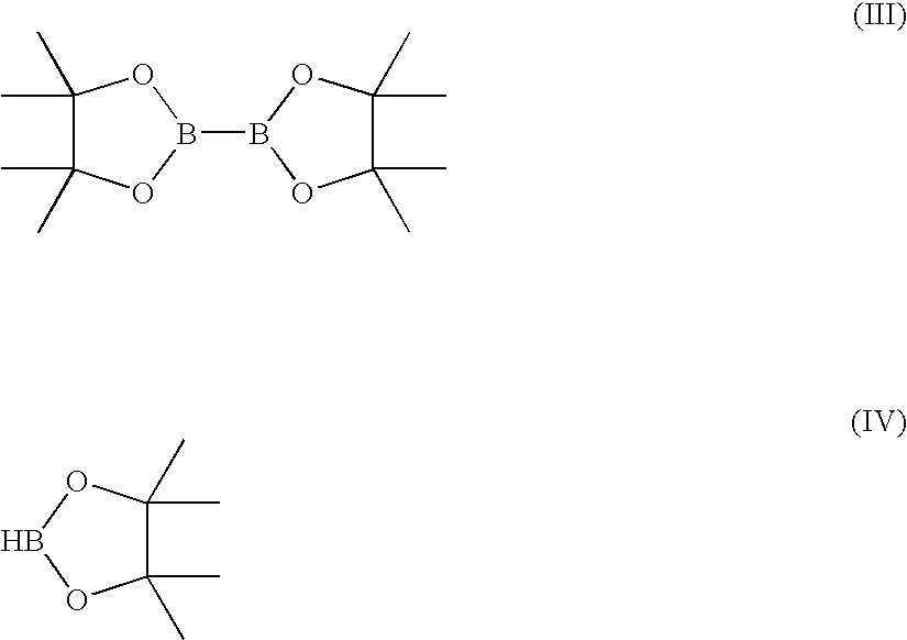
C1(C)(C)C(C)(C)OB(B2OC(C)(C)C(C)(C)O2)O1.B1OC(C)(C)C(C)(C)O1
